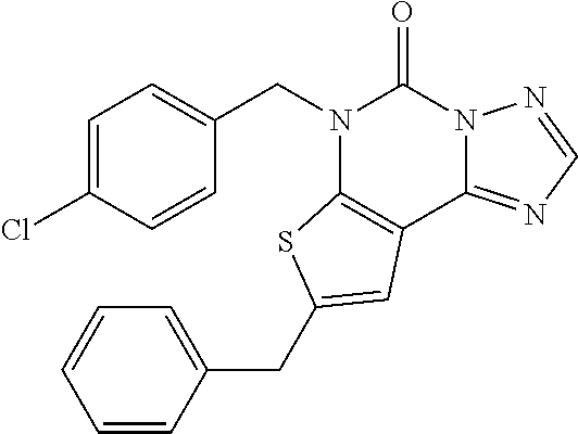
C1(CN2C3=C(C4=NC=NN4C2=O)C=C(CC2=CC=CC=C2)S3)=CC=C(Cl)C=C1
